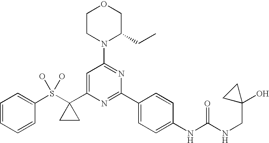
C1CN(C2=NC(C3=CC=C(NC(NCC4(O)CC4)=O)C=C3)=NC(C3(S(O)(O)C4=CC=CC=C4)CC3)=C2)C(CC)CO1
